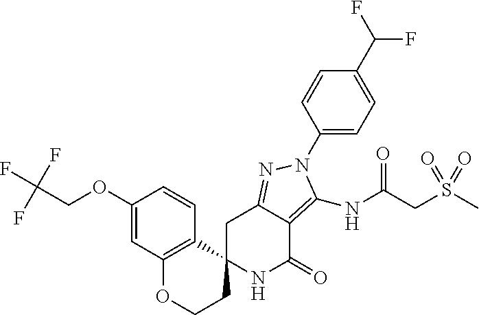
C1C2=NN(C3=CC=C(C(F)F)C=C3)C(NC(CS(C)(=O)=O)=O)=C2C(=O)NC12CCOC1=C2C=CC(OCC(F)(F)F)=C1
